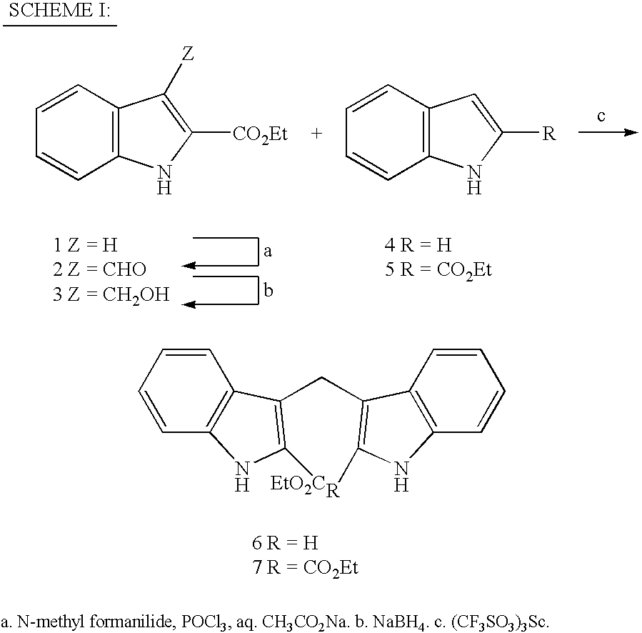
C1=CC=CC2=C1C(CC1=C([R])NC3=C1C=CC=C3)=C([EtO2C])N2.C12=C(C=CC=C1)C([Z])=C([CO2Et])N2.C12=C(C=CC=C1)C=C([R])N2
